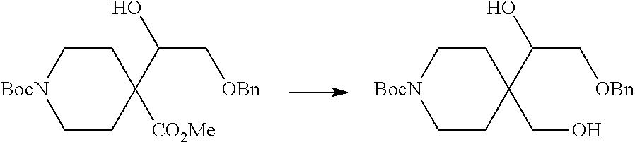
[BocN]1CCC([CO2Me])(C(C[OBn])O)CC1.[BocN]1CCC(CO)(C(C[OBn])O)CC1
